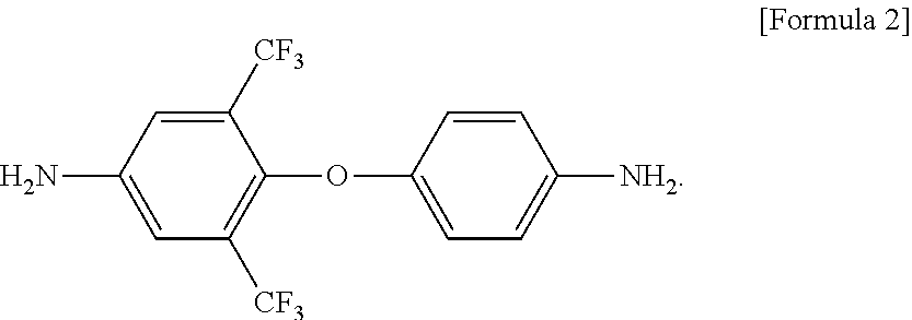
C1=C(N)C=C([CF3])C(OC2=CC=C([NH2])C=C2)=C1[CF3]
